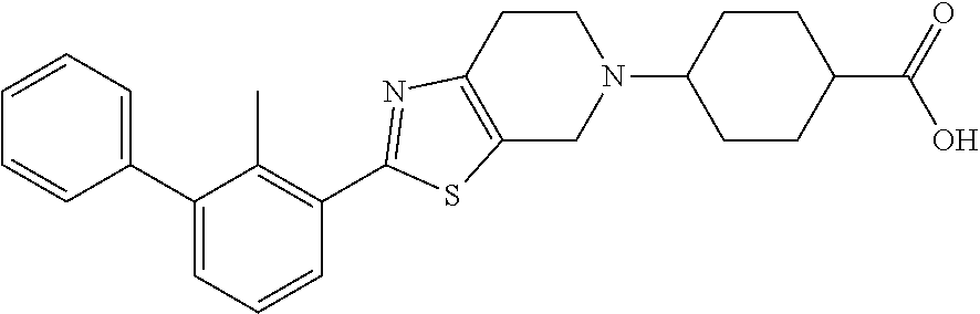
C1(C2=CC=CC(C3=NC4=C(S3)CN(C3CCC(C(=O)O)CC3)CC4)=C2C)=CC=CC=C1
